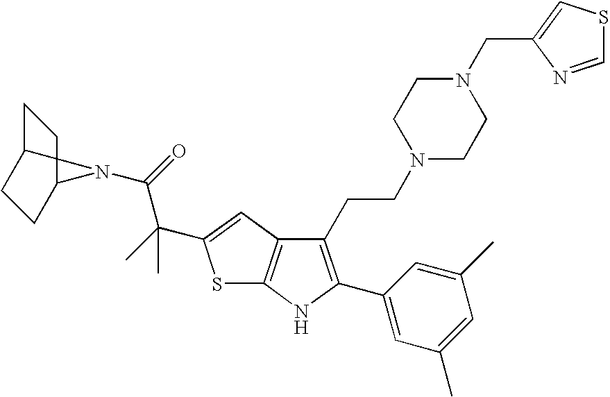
C1C2CCC(C1)N2C(=O)C(C)(C)C1=CC2=C(S1)NC(C1=CC(C)=CC(C)=C1)=C2CCN1CCN(CC2=CSC=N2)CC1
